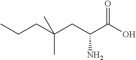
OC(C(CC(CCC)(C)C)N)=O
